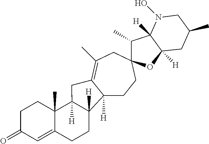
C12([H])CCC3(CC(C)=C1CC1([H])C4(C)C(=CC(=O)CC4)CCC21[H])C(C)C1([H])C([H])(O3)CC(C)CN1O
